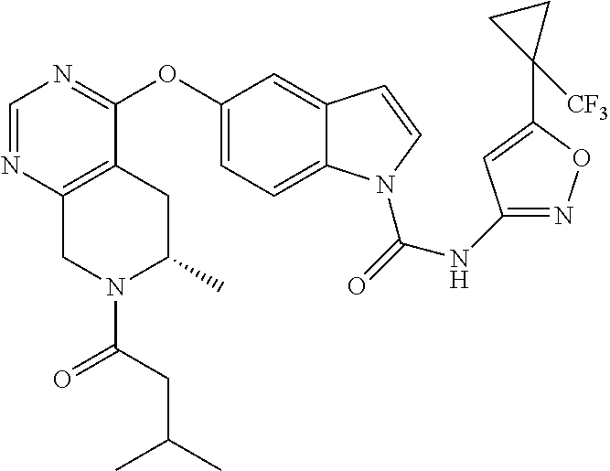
O(C1=CC=C2C(=C1)C=CN2C(=O)NC1=NOC(C2([CF3])CC2)=C1)C1=NC=NC2=C1CC(C)N(C(=O)CC(C)C)C2
